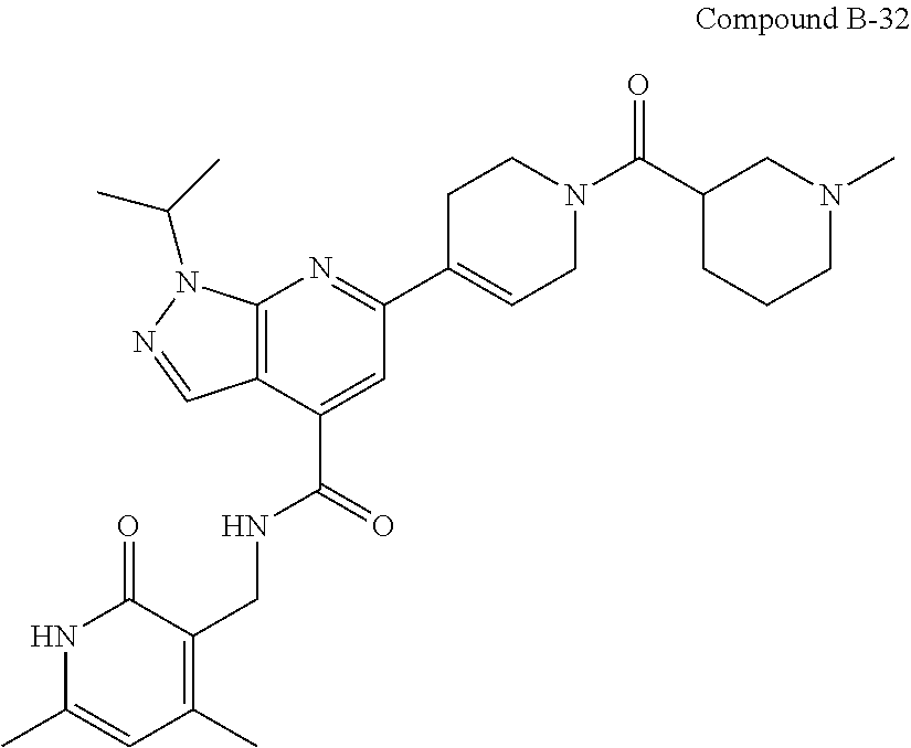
C12=C(C(C(=O)NCC3=C(C)C=C(C)NC3=O)=CC(C3=CCN(C(C4CCCN(C)C4)=O)CC3)=N1)C=NN2C(C)C
